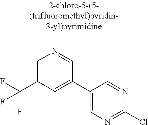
FC(C1=CN=CC(C2=CN=C(Cl)N=C2)=C1)(F)F
